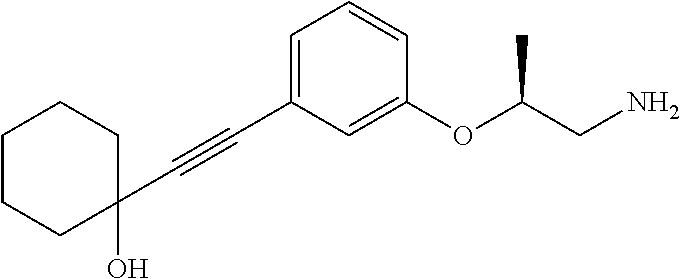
C1(C#CC2=CC=CC(OC(CN)C)=C2)(O)CCCCC1
